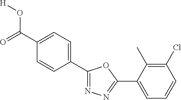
[H]OC(=O)C1=CC=C(C2=NN=C(C3=CC=CC(Cl)=C3C)O2)C=C1
